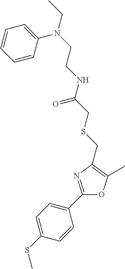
C1=C(SC)C=CC(C2=NC(CSCC(NCCN(CC)C3=CC=CC=C3)=O)=C(C)O2)=C1
